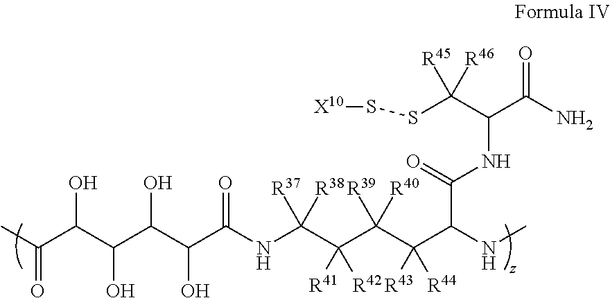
C(=O)(C(C(O)C(C(O)C(NC(C(C(C(C(NC)C(=O)NC(C(N)=O)C(SS[X10])([R46])[R45])([R43])[R44])([R40])[R39])([R41])[R42])([R38])[R37])=O)O)O)C
